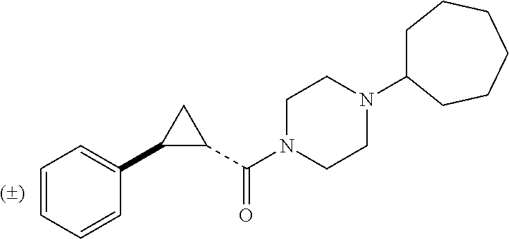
C1=CC=CC(C2C(C(N3CCN(C4CCCCCC4)CC3)=O)C2)=C1
